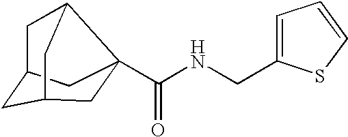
C1=C(CNC(=O)C23CC4CC(C2)CC3C4)SC=C1
